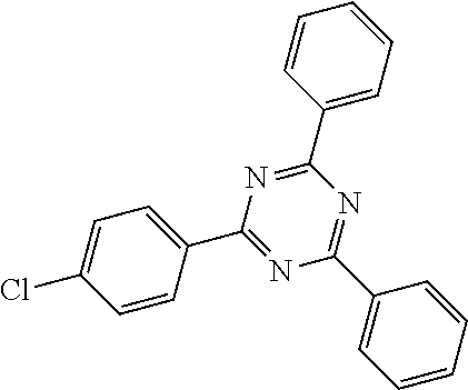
C1=CC(C2=NC(C3=CC=C(Cl)C=C3)=NC(C3=CC=CC=C3)=N2)=CC=C1
